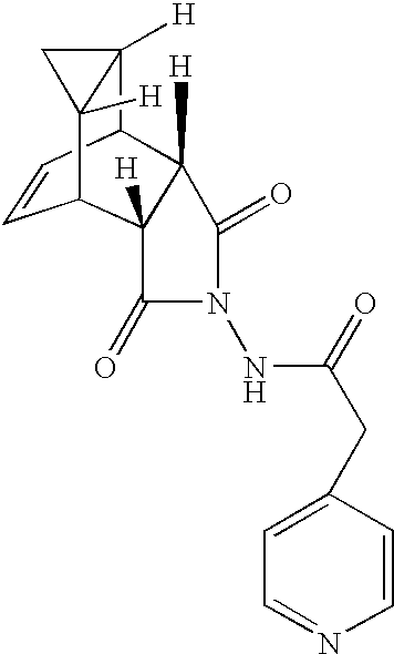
C12([H])C3C=CC(C4([H])C3([H])C(=O)N(NC(CC3=CC=NC=C3)=O)C4=O)C1([H])C2
